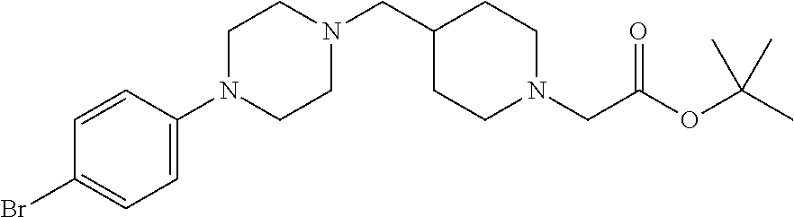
C1=CC(N2CCN(CC3CCN(CC(OC(C)(C)C)=O)CC3)CC2)=CC=C1Br
